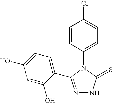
C1(N2C(=S)NN=C2C2=CC=C(O)C=C2O)=CC=C(Cl)C=C1
